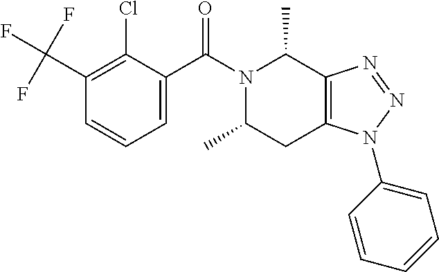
C(C1=C(Cl)C(C(N2C(C)C3=C(CC2C)N(C2=CC=CC=C2)N=N3)=O)=CC=C1)(F)(F)F
